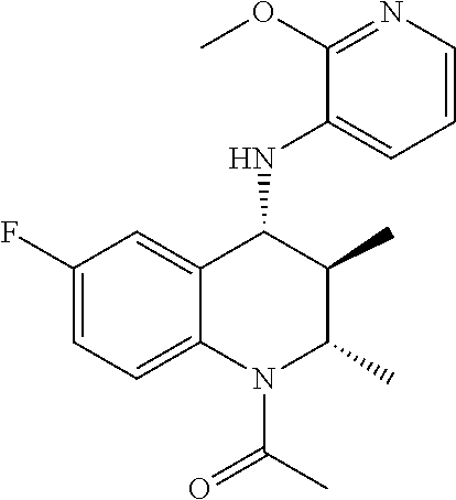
C1(F)=CC=C2C(=C1)C(NC1=CC=CN=C1OC)C(C)C(C)N2C(C)=O
